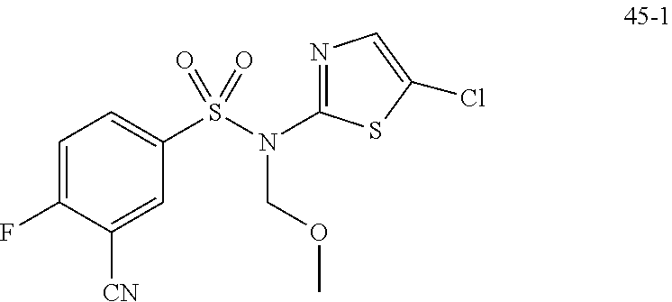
C1=C(S(N(C2=NC=C(Cl)S2)COC)(=O)=O)C=C([CN])C(F)=C1
